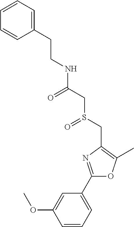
C1=CC=C(CCNC(=O)CS(CC2=C(C)OC(C3=CC=CC(OC)=C3)=N2)=O)C=C1
